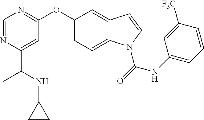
C1=NC(C(NC2CC2)C)=CC(OC2=CC=C3C(=C2)C=CN3C(NC2=CC=CC([F3C])=C2)=O)=N1
